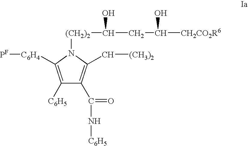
C1([C6H5])=C([C6H4][PF])N([(CH2)2]C(CC([CH2CO2R6])O)O)C(C[(CH3)2])=C1C(=O)N[C6H5]
